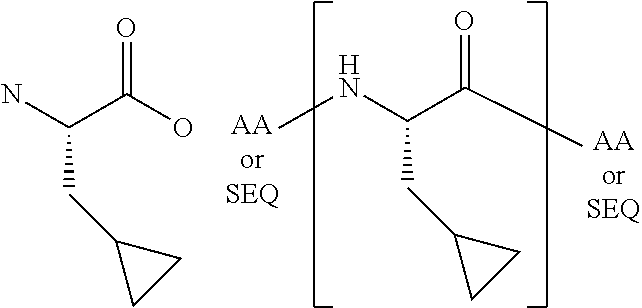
O=C(C)C(NC)CC1CC1.O=C(O)C(N)CC1CC1
